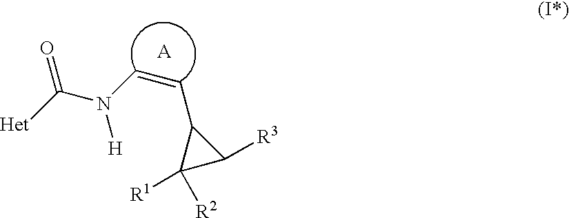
[Het]C(N(C=CC1C([R1])([R2])C1[R3])[H])=O
